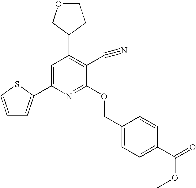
C1(C2=C(C#N)C(OCC3=CC=C(C(=O)OC)C=C3)=NC(C3=CC=CS3)=C2)CCOC1
